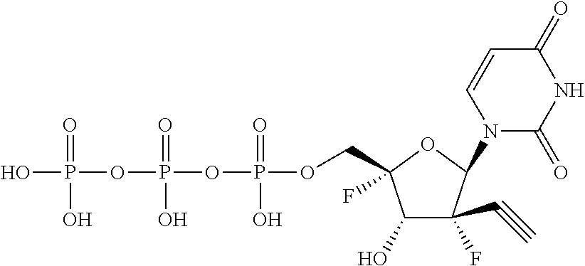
OP(OP(OP(OCC1(F)C(O)C(F)(C#C)C(N2C(=O)NC(=O)C=C2)O1)(=O)O)(=O)O)(=O)O
